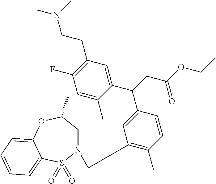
N1(CC2=C(C)C=CC(C(C3=CC(CCN(C)C)=C(F)C=C3C)CC(OCC)=O)=C2)CC(C)OC2=CC=CC=C2S1(=O)=O
